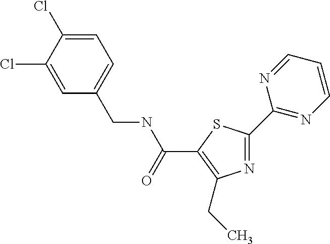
N1=C(C2=NC=CC=N2)SC(C(NCC2=CC=C(Cl)C(Cl)=C2)=O)=C1CC
